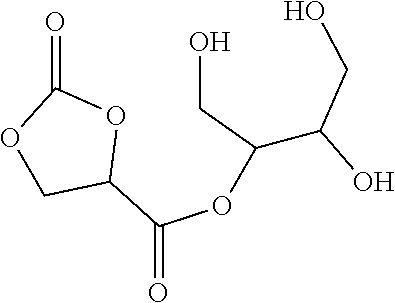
O1CC(C(OC(C(CO)O)CO)=O)OC1=O
